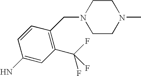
C1(N)=CC(C(F)(F)F)=C(CN2CCN(C)CC2)C=C1
